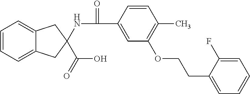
C1=CC=C2C(=C1)CC(C(O)=O)(NC(=O)C1=CC(OCCC3=CC=CC=C3F)=C(C)C=C1)C2
